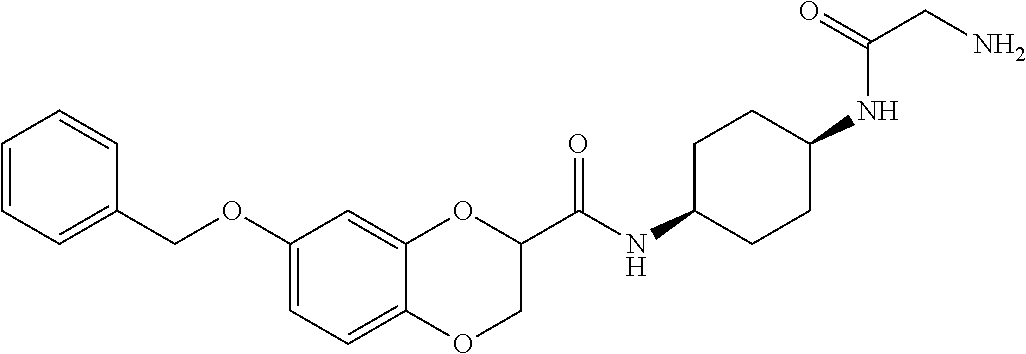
C1(OCC2=CC=CC=C2)=CC=C2C(=C1)OC(C(NC1CCC(NC(CN)=O)CC1)=O)CO2
